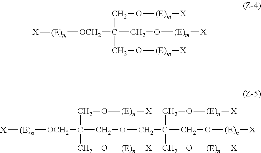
[(E)n]([OCH2]C(COCC(CO[(E)n][X])(CO[(E)n][X])CO[(E)n][X])(CO[(E)n][X])CO[(E)n][X])[X].[(E)m]([OCH2]C(CO[(E)m][X])(CO[(E)m][X])CO[(E)m][X])[X]
